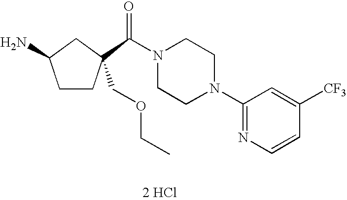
C1CC(COCC)(C(=O)N2CCN(C3=NC=CC([CF3])=C3)CC2)CC1N.[2 HCl]
